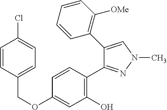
C(OC1=CC(O)=C(C2=NN(C)C=C2C2=C([OMe])C=CC=C2)C=C1)C1=CC=C(Cl)C=C1
